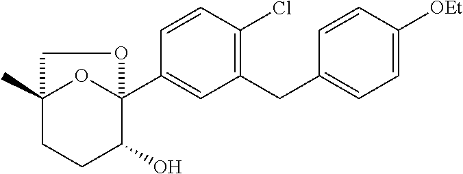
C1=CC(Cl)=C(CC2=CC=C([OEt])C=C2)C=C1C12OC(C)(CCC1O)CO2
